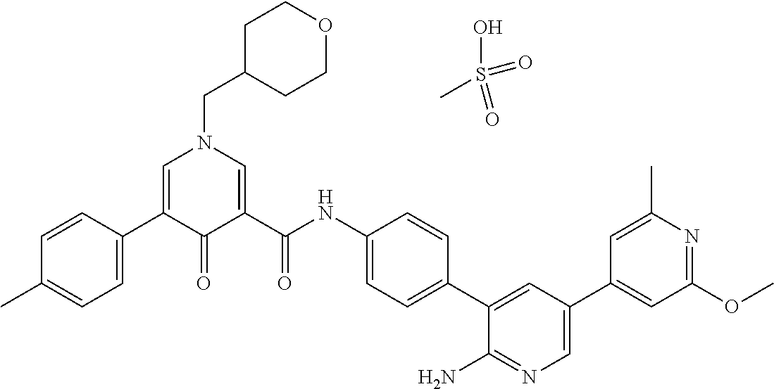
C1=CC(C2=CN(CC3CCOCC3)C=C(C(=O)NC3=CC=C(C4=CC(C5=CC(OC)=NC(C)=C5)=CN=C4N)C=C3)C2=O)=CC=C1C.OS(=O)(=O)C
